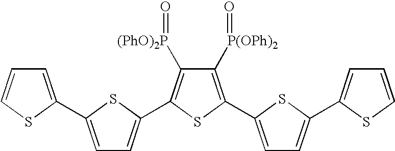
C1([P(OPh)2]=O)=C(C2=CC=C(C3=CC=CS3)S2)SC(C2=CC=C(C3=CC=CS3)S2)=C1[(PhO)2P]=O
